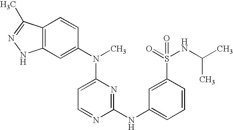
C12=C(C=C(N(C3=CC=NC(NC4=CC=CC(S(NC(C)C)(=O)=O)=C4)=N3)C)C=C1)NN=C2C
